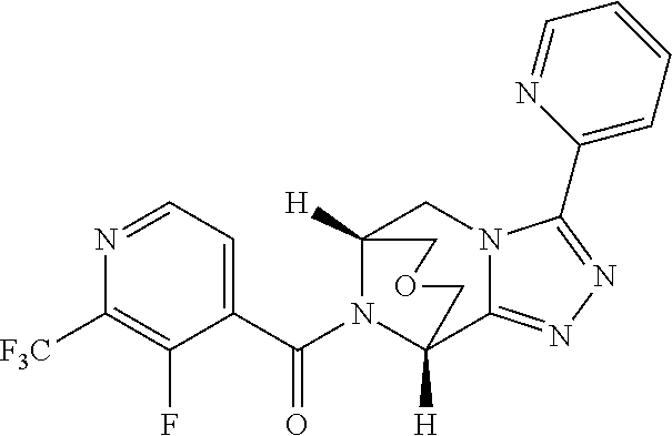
C12([H])N(C(C3=CC=NC([F3C])=C3F)=O)C([H])(C3=NN=C(C4=CC=CC=N4)N3C1)COC2
